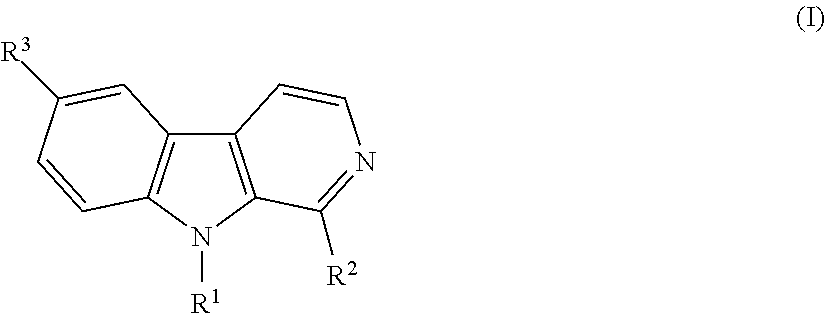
C12=C(N([R1])C3=C1C=C([R3])C=C3)C([R2])=NC=C2
